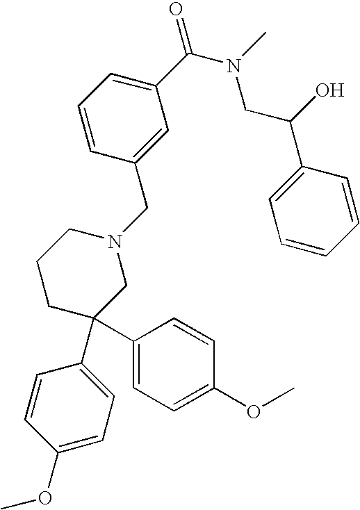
C1(C(N(C)CC(O)C2=CC=CC=C2)=O)=CC=CC(CN2CCCC(C3=CC=C(OC)C=C3)(C3=CC=C(OC)C=C3)C2)=C1
